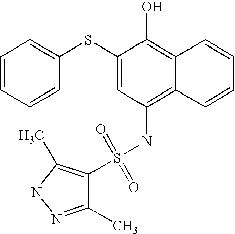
C1=CC=CC(SC2=CC(NS(C3=C(C)NN=C3C)(=O)=O)=C3C(=C2O)C=CC=C3)=C1
